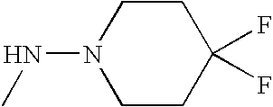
C1CN(NC)CCC1(F)F
